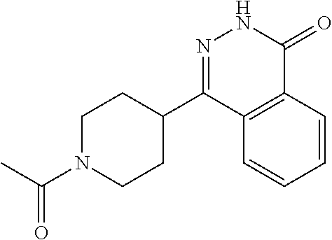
C1CC(C2=NNC(=O)C3=C2C=CC=C3)CCN1C(C)=O
